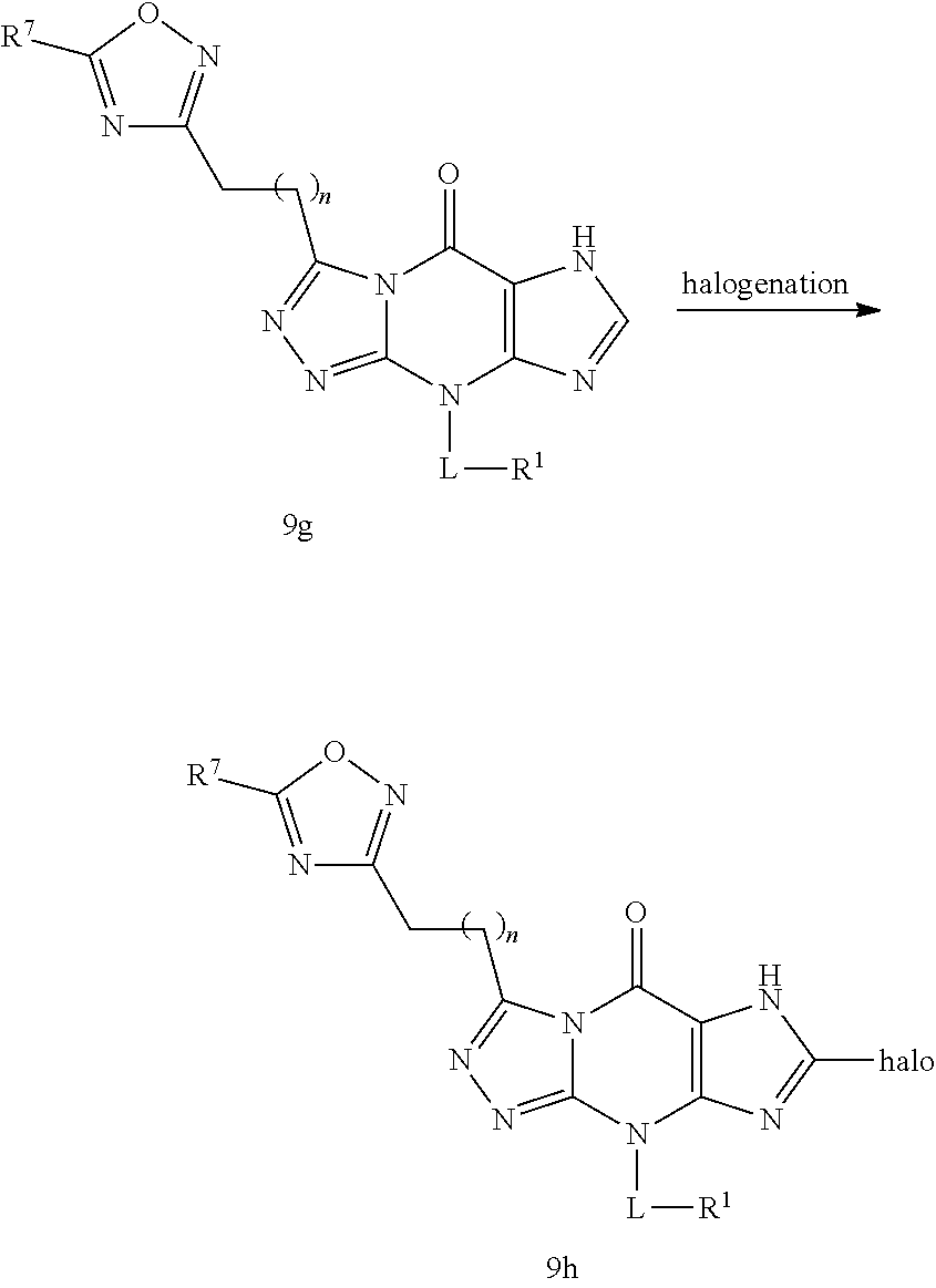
N12C(=NN=C1CCC1=NOC([R7])=N1)N([L][R1])C1=C(C2=O)NC=N1.N12C(=NN=C1CCC1=NOC([R7])=N1)N([L][R1])C1=C(C2=O)NC([halo])=N1
